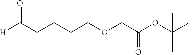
[H]C(CCCCOCC(OC(C)(C)C)=O)=O
